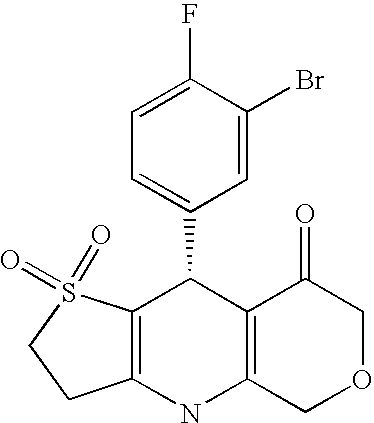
C12=C(S(=O)(=O)CC1)C(C1=CC=C(F)C(Br)=C1)C1=C(N2)COCC1=O
